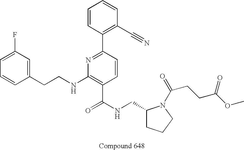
C1=CC(CCNC2=C(C(NCC3CCCN3C(=O)CCC(OC)=O)=O)C=CC(C3=C(C#N)C=CC=C3)=N2)=CC(F)=C1
